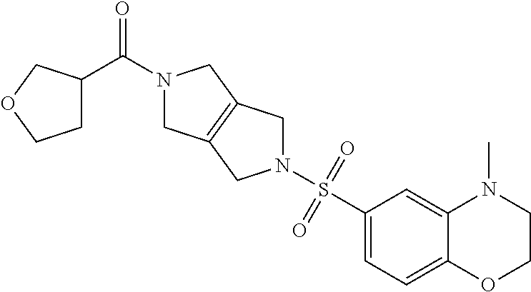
N1(S(C2=CC=C3C(=C2)N(C)CCO3)(=O)=O)CC2=C(C1)CN(C(=O)C1CCOC1)C2
